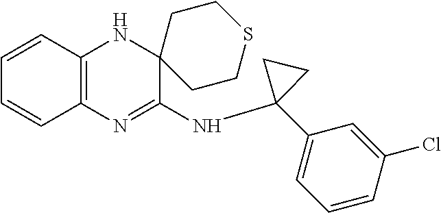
N(C1=NC2=C(NC13CCSCC3)C=CC=C2)C1(C2=CC=CC(Cl)=C2)CC1
